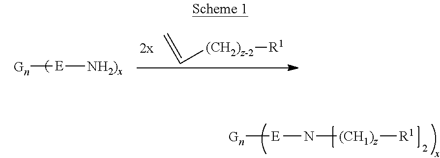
[Gn][E]N[(CH1)z][R1].[Gn][E][NH2)x].C=C[(CH2)z-2][R1]
